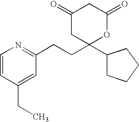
C1(=O)CC(=O)OC(CCC2=NC=CC(CC)=C2)(C2CCCC2)C1
